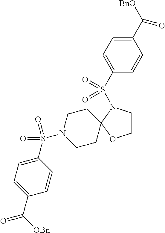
C1(S(N2CCC3(CC2)N(S(C2=CC=C(C([BnO])=O)C=C2)(=O)=O)CCO3)(=O)=O)=CC=C(C(=O)[OBn])C=C1
